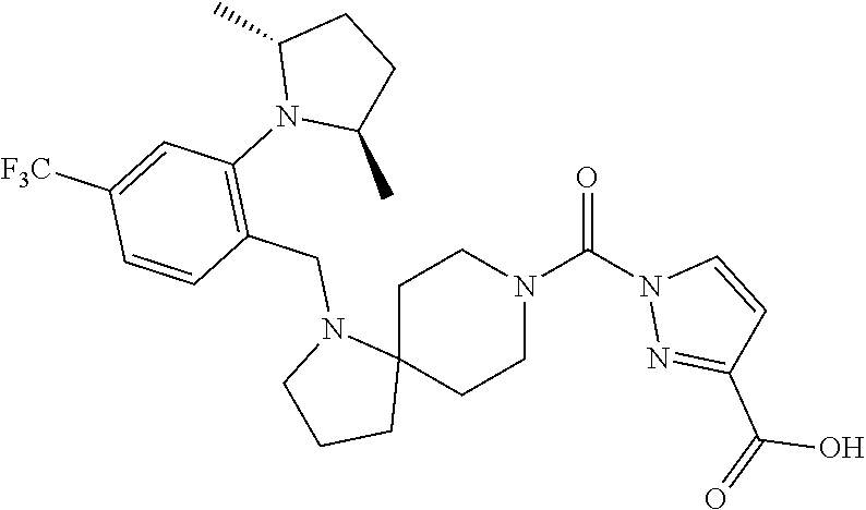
C1C2(CCN(C(=O)N3N=C(C(=O)O)C=C3)C1)N(CC1=C(N3C(C)CCC3C)C=C([F3C])C=C1)CCC2
